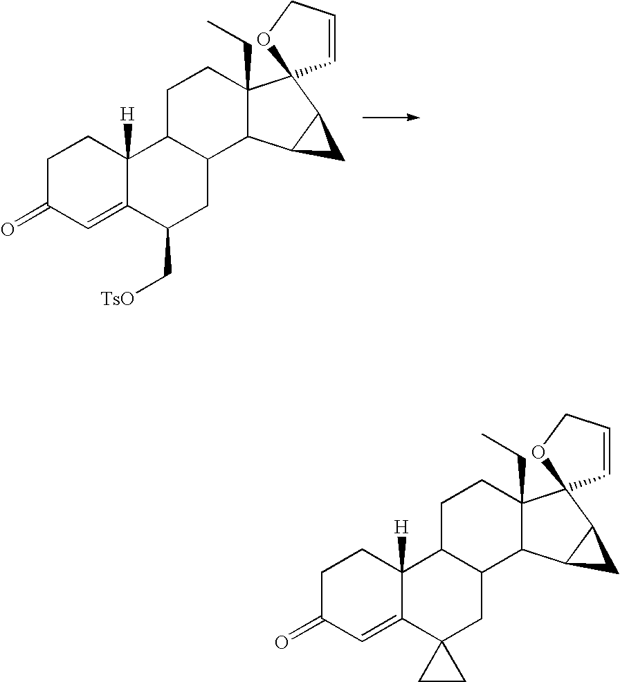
C1C(=O)C=C2C([H])(C1)C1C(CC2C[TsO])C2C(CC)(CC1)C1(C3C2C3)C=CCO1.C1C(=O)C=C2C([H])(C1)C1C(CC23CC3)C2C(CC)(CC1)C1(C3C2C3)C=CCO1
